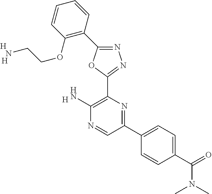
[H].C1(N)=C(C2=NN=C(C3=C(OCCN)C=CC=C3)O2)N=C(C2=CC=C(C(N(C)C)=O)C=C2)C=N1.[H].[H]
